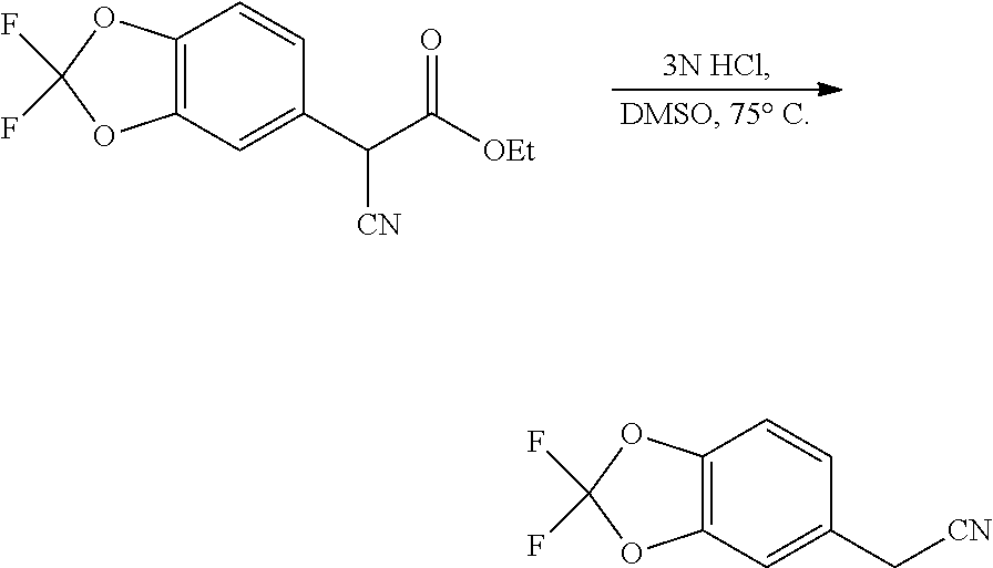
C12=C(C=C(C(C(=O)[OEt])[CN])C=C1)OC(F)(F)O2.C12=C(C=C(C[CN])C=C1)OC(F)(F)O2
